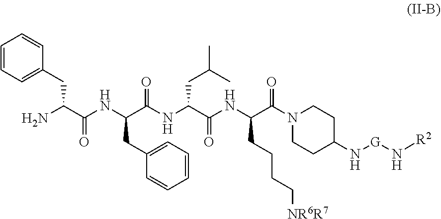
C1=CC=C(CC(C(NC(C(NC(C(NC(C(N2CCC(N[G]N[R2])CC2)=O)CCCC[NR6R7])=O)CC(C)C)=O)CC2=CC=CC=C2)=O)N)C=C1
